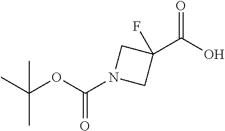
CC(OC(N1CC(C(O)=O)(F)C1)=O)(C)C
